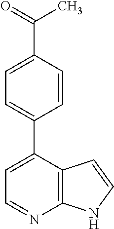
C1=C(C2=CC=C(C(=O)C)C=C2)C2=C(N=C1)NC=C2
